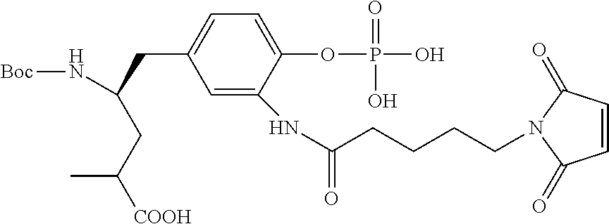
C1=C(NC(=O)CCCCN2C(=O)C=CC2=O)C(OP(O)(=O)O)=CC=C1CC(N[Boc])CC([COOH])C
